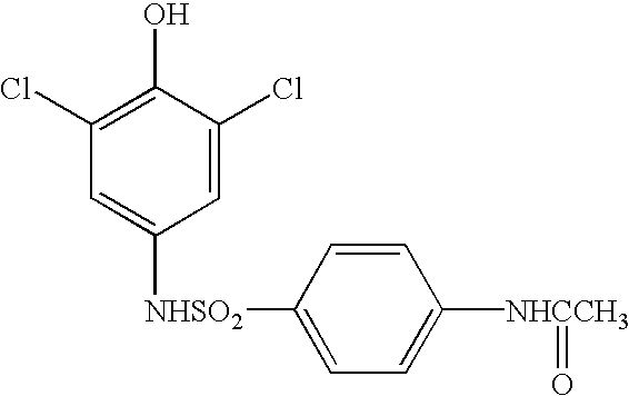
C1=C(Cl)C(O)=C(Cl)C=C1[NHSO2]C1=CC=C([NHCCH3]=O)C=C1
